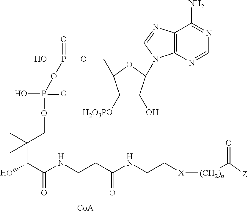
OC(C(NCCC(NCC[X][(CH2)n]C(=O)[Z])=O)=O)C(COP(O)(=O)OP(=O)(OCC1C([H2O3PO])C(O)C(N2C3=C(C(N)=NC=N3)N=C2)O1)O)(C)C
